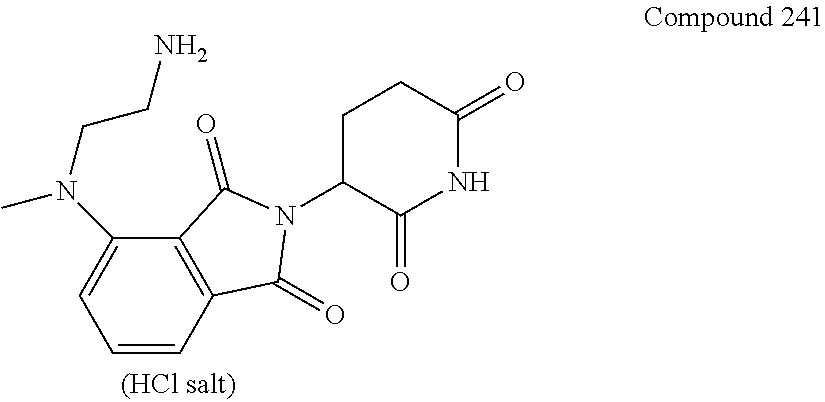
C1=CC2=C(C(N(CCN)C)=C1)C(=O)N(C1C(=O)NC(=O)CC1)C2=O
